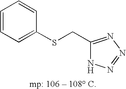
C1=CC=C(SCC2=NN=NN2)C=C1
